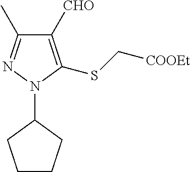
C1([CHO])=C(SC[COOEt])N(C2CCCC2)N=C1C
